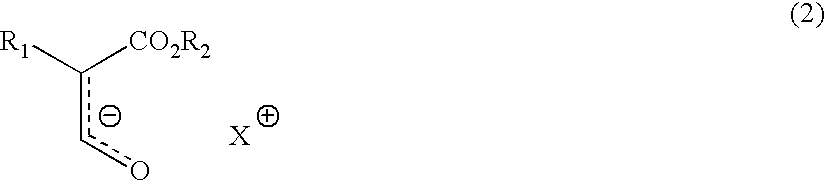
[R1]c([CO2R2])co
